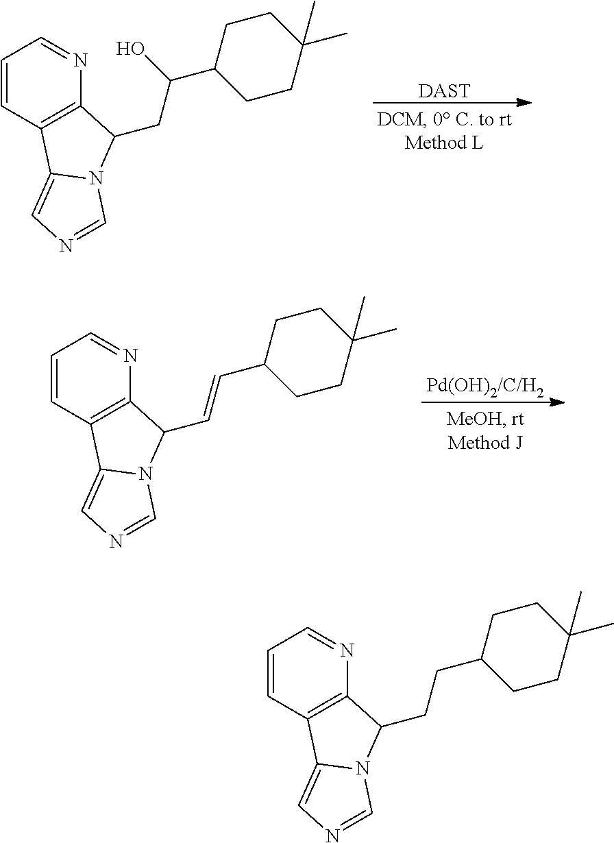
[DAST].C1=CC2=C(N=C1)C(CC(O)C1CCC(C)(C)CC1)N1C2=CN=C1.[Pd(OH)2/C/H2].C1=CC2=C(N=C1)C(C=CC1CCC(C)(C)CC1)N1C2=CN=C1.C1=CC2=C(N=C1)C(CCC1CCC(C)(C)CC1)N1C2=CN=C1
